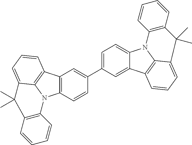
C12=C(C=CC(C3=CC=C4C(=C3)C3=C5N4C4=C(C=CC=C4)C(C)(C)C5=CC=C3)=C1)N1C3=C2C=CC=C3C(C)(C)C2=C1C=CC=C2
